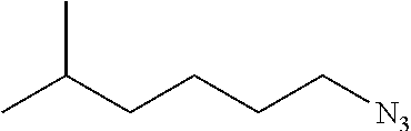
CC(CCCC[N3])C
